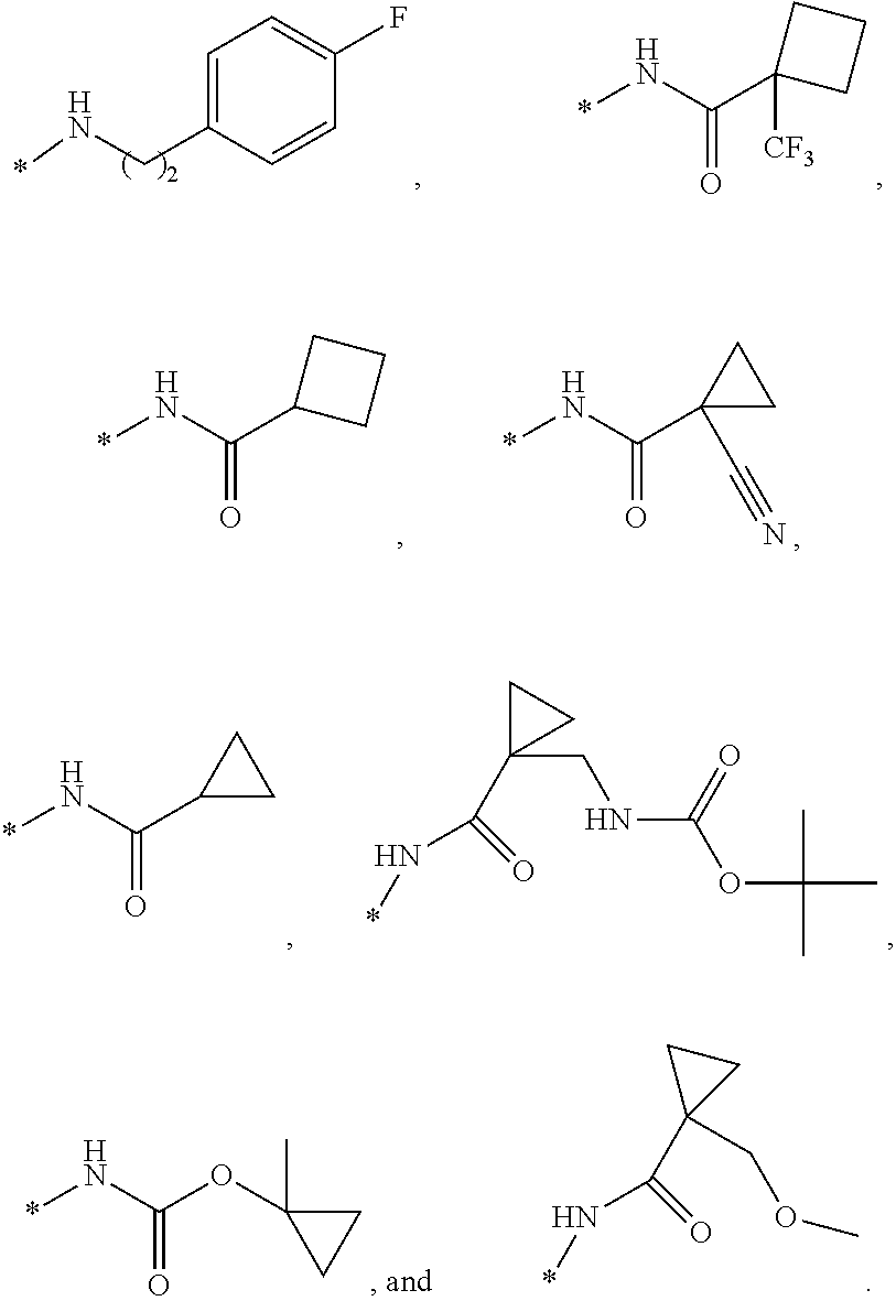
N(*)CC1=CC=C(F)C=C1.*NC(C1([CF3])CCC1)=O.*NC(C1CCC1)=O.*NC(C1(C#N)CC1)=O.*NC(C1CC1)=O.C1C(C(=O)N*)(CNC(OC(C)(C)C)=O)C1.*NC(OC1(C)CC1)=O.C1(C(=O)N*)(COC)CC1
